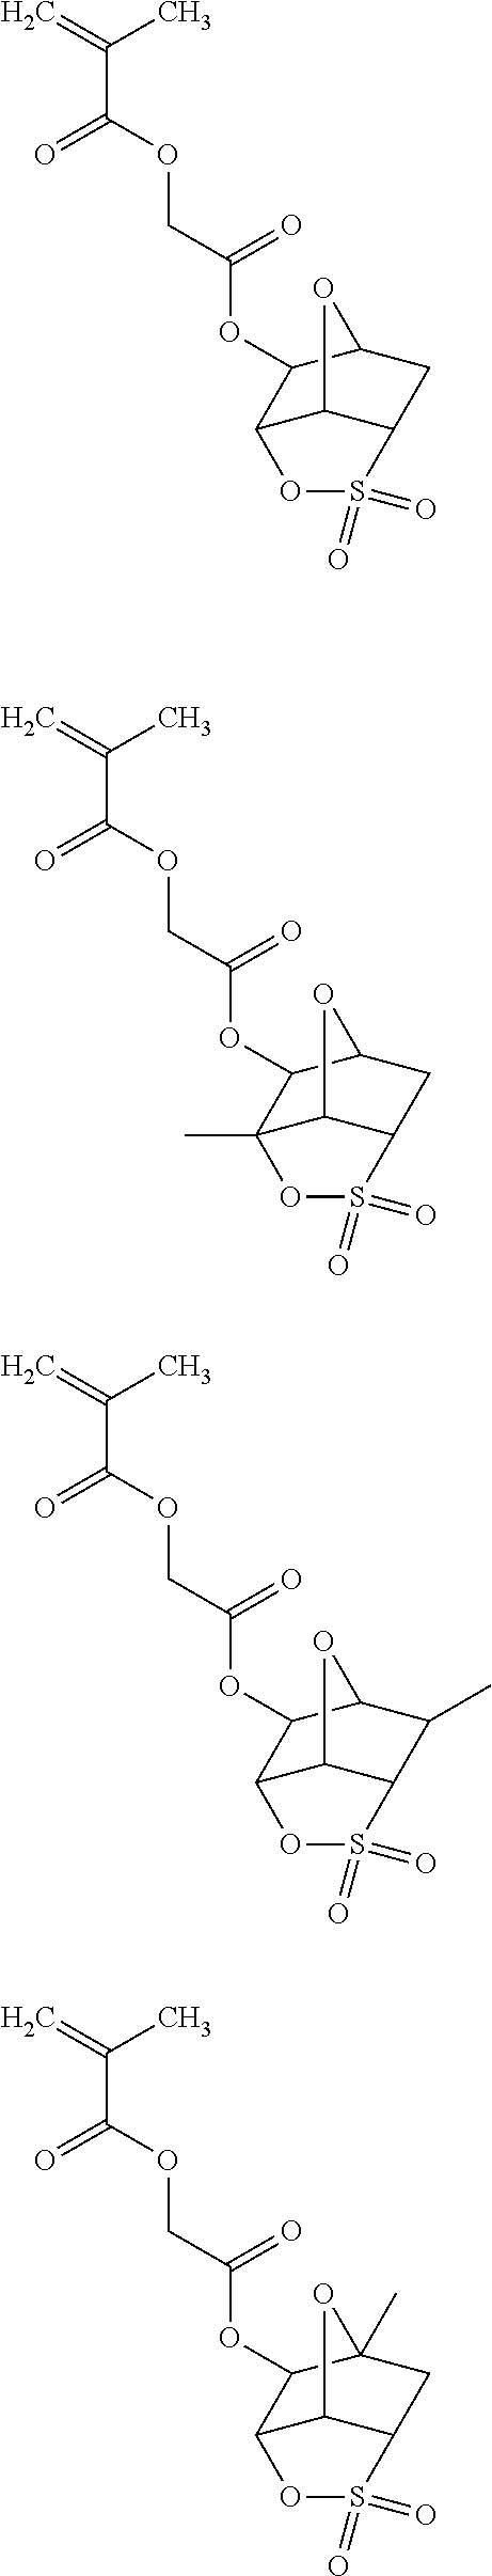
C=C(C)C(=O)OCC(=O)OC1C2C3C(CC1O3)S(=O)(=O)O2.C=C(C)C(=O)OCC(=O)OC1C2(C)C3C(CC1O3)S(=O)(=O)O2.C=C(C)C(=O)OCC(=O)OC1C2C3C(C(C)C1O3)S(=O)(=O)O2.C=C(C)C(=O)OCC(=O)OC1C2C3C(CC1(C)O3)S(=O)(=O)O2
